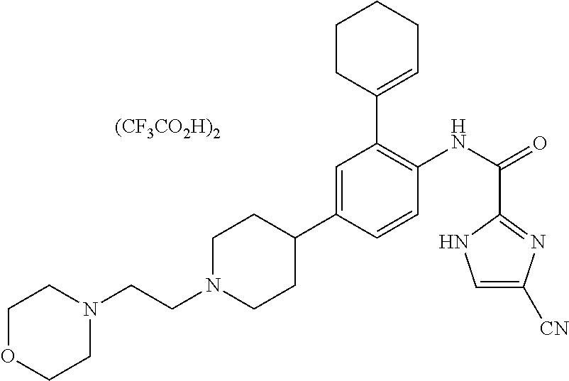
[(CF3CO2H)2].C1N(CCN2CCOCC2)CCC(C2=CC(C3=CCCCC3)=C(NC(C3=NC([CN])=CN3)=O)C=C2)C1
